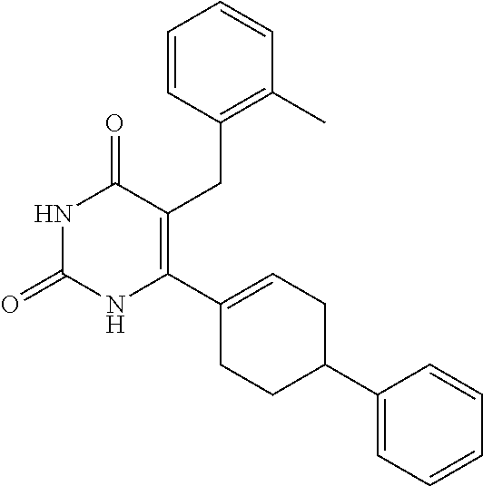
C1=CC(CC2=C(C3=CCC(C4=CC=CC=C4)CC3)NC(=O)NC2=O)=C(C)C=C1
